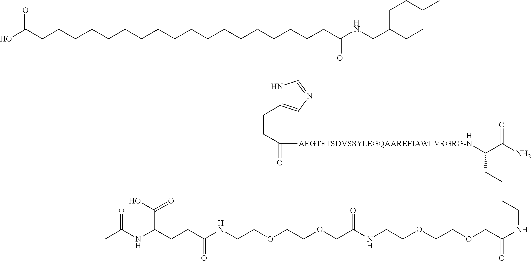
OC(CCCCCCCCCCCCCCCCCCC(NCC1CCC(C)CC1)=O)=O.CC(NC(CCC(NCCOCCOCC(NCCOCCOCC(NCCCCC(C(=O)N)[AEGTFTSDVSSYLEGQAAREFIAWLVRGRG-N]C(=O)CCC1=CN=CN1)=O)=O)=O)C(=O)O)=O.[H]
